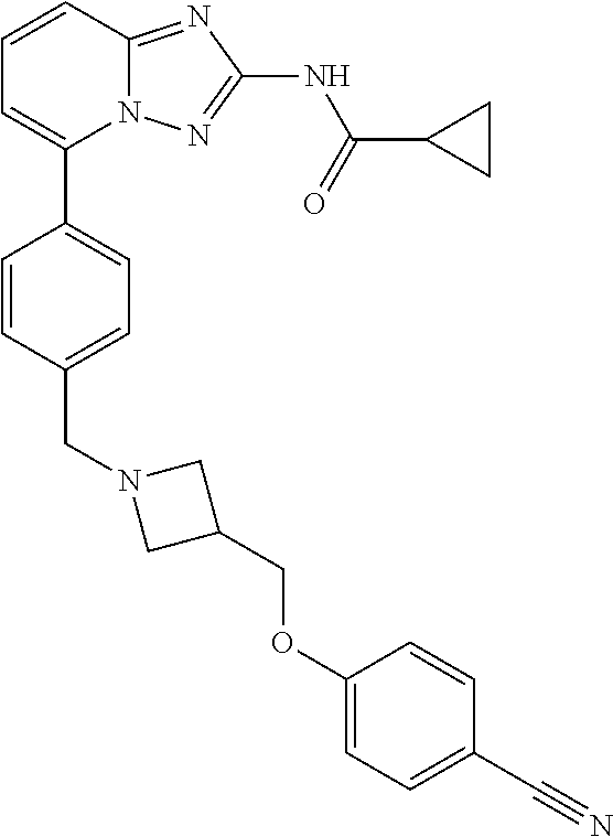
C1=CC2=NC(NC(=O)C3CC3)=NN2C(C2=CC=C(CN3CC(COC4=CC=C(C#N)C=C4)C3)C=C2)=C1
